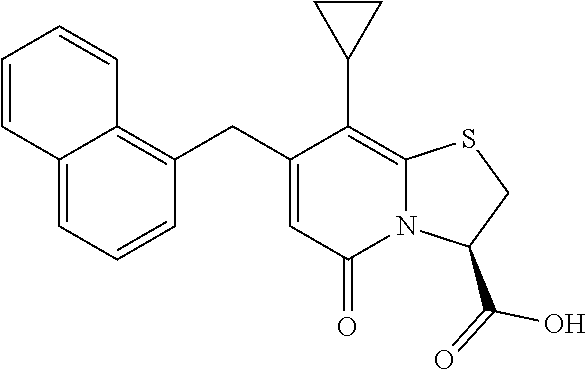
C12=CC=CC(CC3=CC(=O)N4C(=C3C3CC3)SCC4C(=O)O)=C1C=CC=C2
